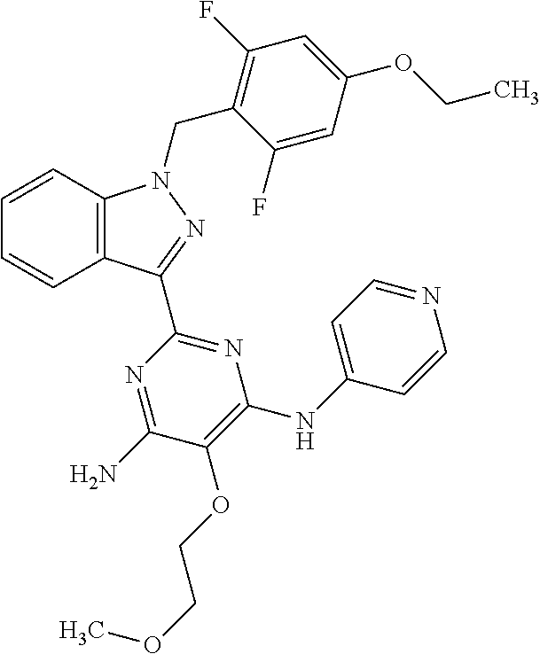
C1=CC2=C(C=C1)C(C1=NC(NC3=CC=NC=C3)=C(OCCOC)C(N)=N1)=NN2CC1=C(F)C=C(OCC)C=C1F
